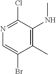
N1=C(Cl)C(NC)=C(C)C(Br)=C1
